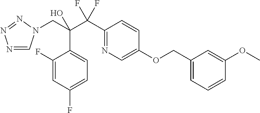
N1=CN(CC(C(C2=NC=C(OCC3=CC=CC(OC)=C3)C=C2)(F)F)(O)C2=CC=C(F)C=C2F)N=N1
